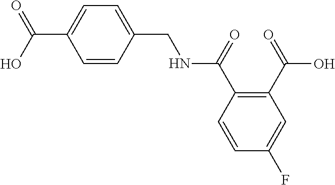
C(NC(C1=C(C(O)=O)C=C(F)C=C1)=O)C1=CC=C(C(O)=O)C=C1
